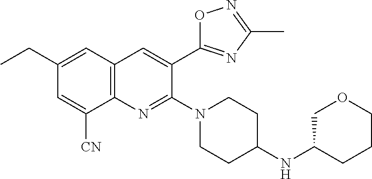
C1(CC)=CC2=C(C([CN])=C1)N=C(N1CCC(NC3COCCC3)CC1)C(C1=NC(C)=NO1)=C2
